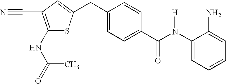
C1(N(C(C2=CC=C(CC3=CC(C#N)=C(NC(C)=O)S3)C=C2)=O)[H])=CC=CC=C1N
